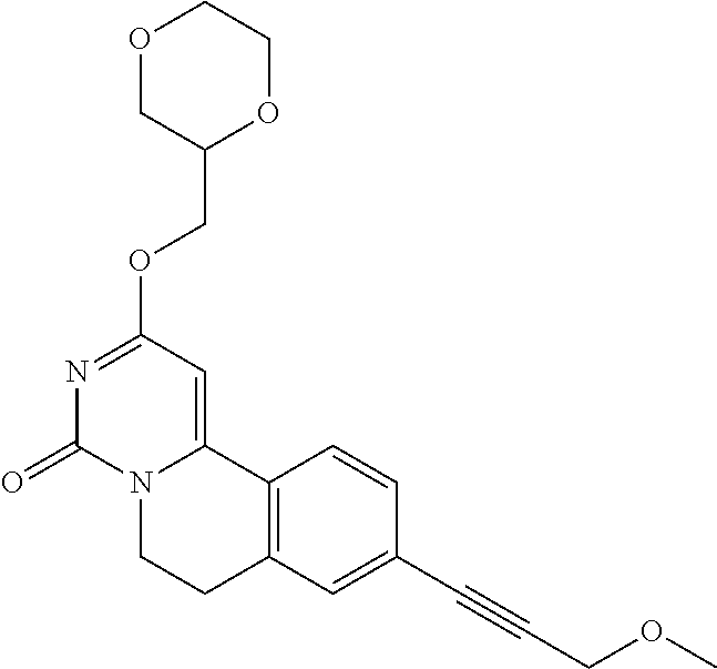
O1CC(COC2=NC(=O)N3C(=C2)C2=C(CC3)C=C(C#CCOC)C=C2)OCC1
